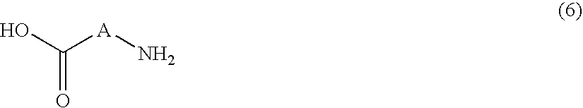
OC([A]N)=O
